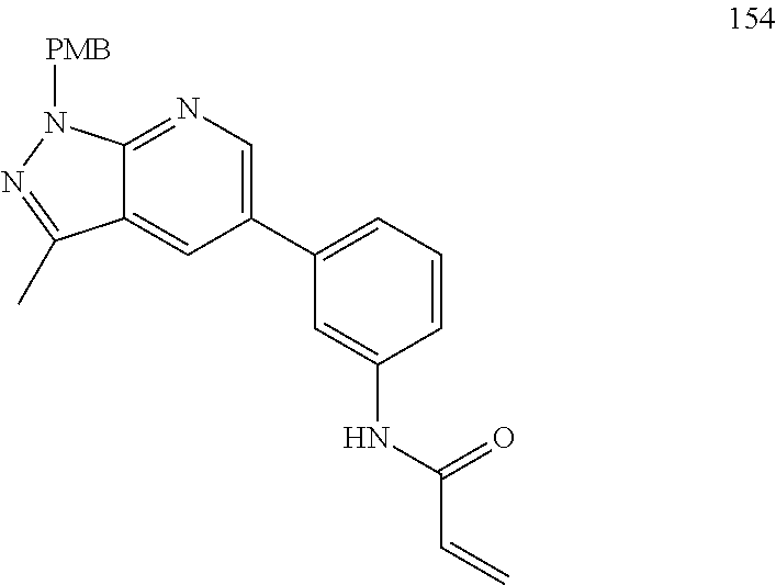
C12=CC(C3=CC=CC(NC(C=C)=O)=C3)=CN=C1N([PMB])N=C2C
